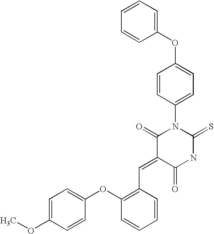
C1(OC2=CC=C(N3C(=O)C(=CC4=C(OC5=CC=C(OC)C=C5)C=CC=C4)C(=O)NC3=S)C=C2)=CC=CC=C1
